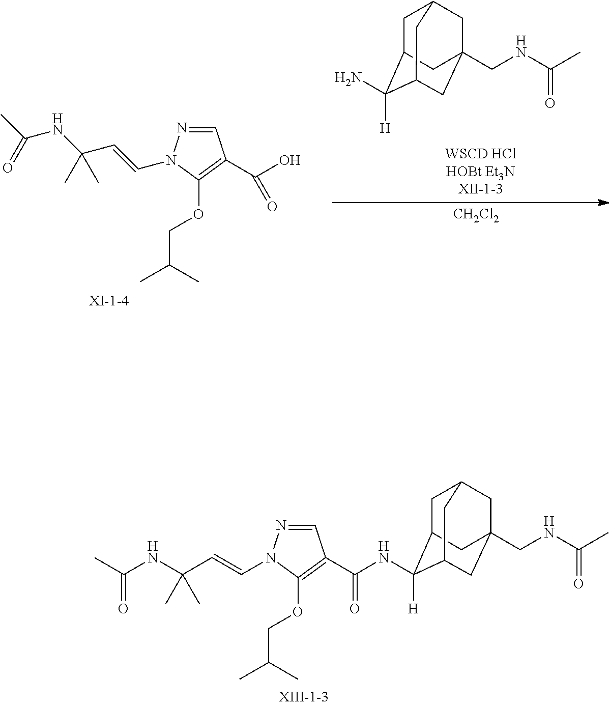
C1=NN(C=CC(NC(C)=O)(C)C)C(OCC(C)C)=C1C(NC1([H])C2CC3CC(CNC(C)=O)(CC1C3)C2)=O.C1=NN(C=CC(NC(C)=O)(C)C)C(OCC(C)C)=C1C(O)=O.[CH2Cl2].[H]C1(N)C2CC3CC(CNC(C)=O)(CC1C3)C2
